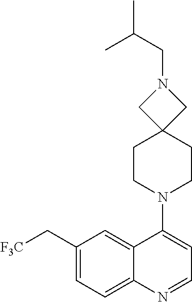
C1(C[F3C])=CC=C2C(=C1)C(N1CCC3(CC1)CN(CC(C)C)C3)=CC=N2
